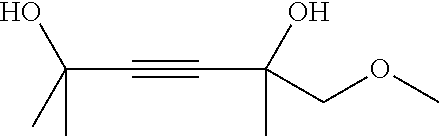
C(#CC(O)(COC)C)C(O)(C)C
